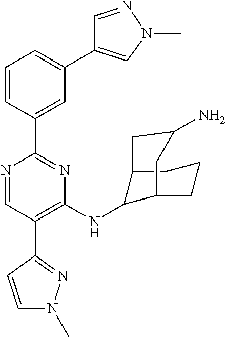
N1=CC(C2=NN(C)C=C2)=C(NC2C3CC(N)CC2CCC3)N=C1C1=CC(C2=CN(C)N=C2)=CC=C1
